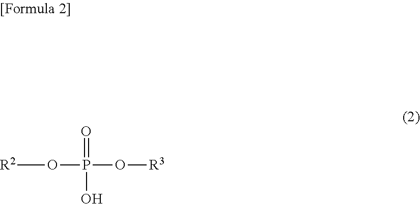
O=P(O[R2])(O[R3])O
